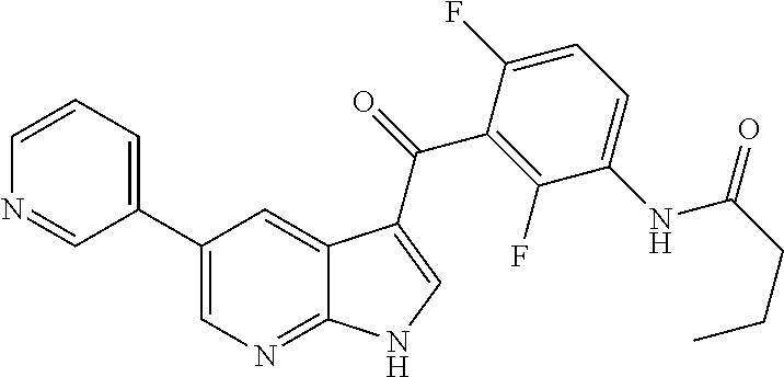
C12=NC=C(C3=CC=CN=C3)C=C1C(C(=O)C1=C(F)C(NC(CCC)=O)=CC=C1F)=CN2
